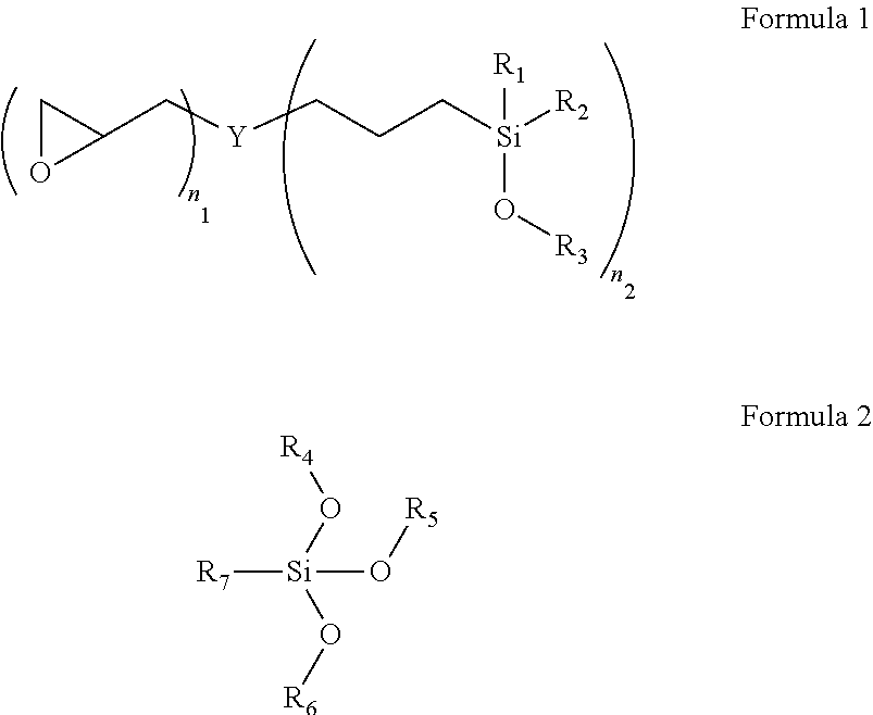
C1OC1C[Y]CCC[Si]([R2])(O[R3])[R1].[R7][Si](O[R6])(O[R4])O[R5]
